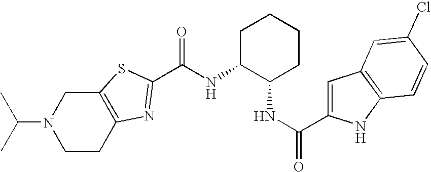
C12=C(SC(C(NC3C(NC(=O)C4=CC5=C(N4)C=CC(Cl)=C5)CCCC3)=O)=N1)CN(C(C)C)CC2
